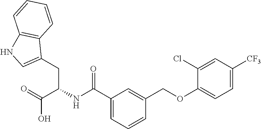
C1(C(NC(CC2=CNC3=C2C=CC=C3)C(O)=O)=O)=CC=CC(COC2=CC=C([CF3])C=C2Cl)=C1
